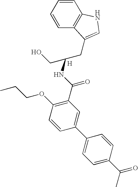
CCCOC1=C(C(NC(CC2=CNC3=C2C=CC=C3)CO)=O)C=C(C2=CC=C(C(C)=O)C=C2)C=C1.[H]
